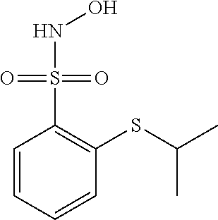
C1=CC=CC(SC(C)C)=C1S(NO)(=O)=O
